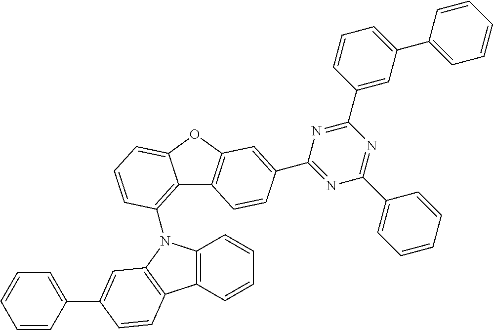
C12=C(N3C4=C(C=CC=C4)C4=C3C=C(C3=CC=CC=C3)C=C4)C=CC=C1OC1=C2C=CC(C2=NC(C3=CC=CC=C3)=NC(C3=CC(C4=CC=CC=C4)=CC=C3)=N2)=C1
